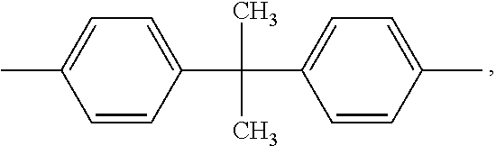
C1=CC(C(C)(C)C2=CC=C(C)C=C2)=CC=C1C
